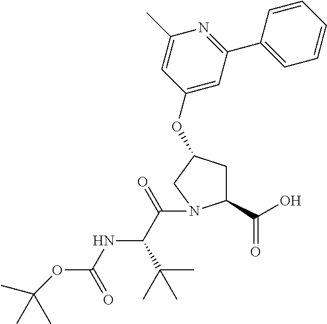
C1(C(O)=O)CC(OC2=CC(C3=CC=CC=C3)=NC(C)=C2)CN1C(C(NC(OC(C)(C)C)=O)C(C)(C)C)=O
